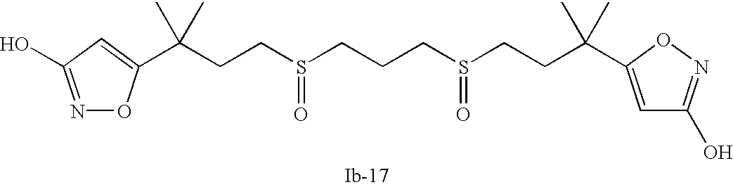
C(CS(CCCS(CCC(C)(C)C1=CC(O)=NO1)=O)=O)C(C)(C)C1=CC(O)=NO1
